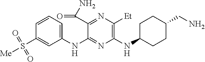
C1(NC2=NC(NC3CCC(CN)CC3)=C([Et])N=C2C(N)=O)=CC=CC(S([Me])(=O)=O)=C1
